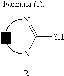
SC(N[R])=N
